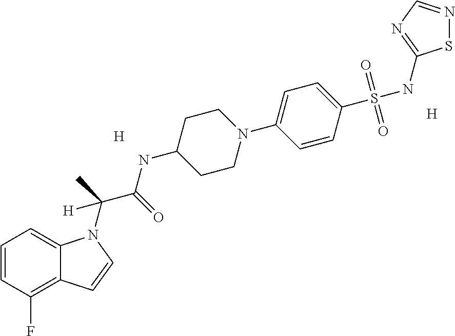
[H].[H].C1=CC(F)=C2C(=C1)N(C(C(NC1CCN(C3=CC=C(S(NC4=NC=NS4)(=O)=O)C=C3)CC1)=O)(C)[H])C=C2
